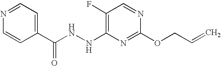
C(OC1=NC(NNC(=O)C2=CC=NC=C2)=C(F)C=N1)C=C
